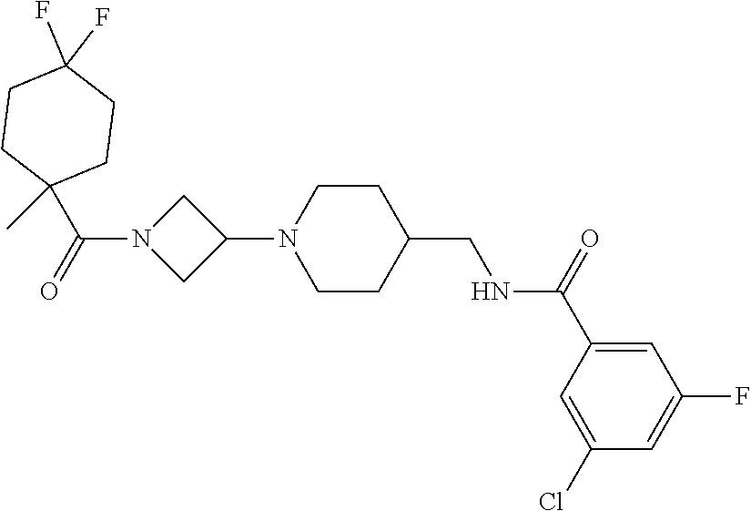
C1(N2CCC(CNC(C3=CC(F)=CC(Cl)=C3)=O)CC2)CN(C(C2(C)CCC(F)(F)CC2)=O)C1
